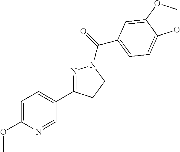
C1=C(OC)N=CC(C2=NN(C(=O)C3=CC=C4OCOC4=C3)CC2)=C1
